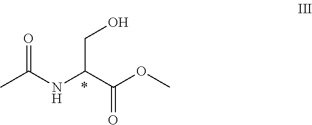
N(C(C(OC)=O)CO)C(C)=O
